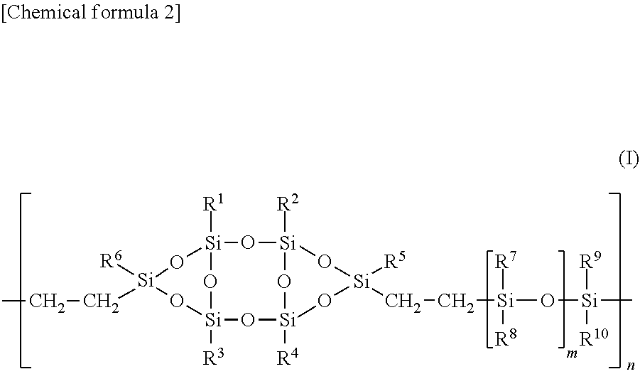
[Si]12([R1])O[Si]([R3])(O[Si]3([R4])O[Si]([R2])(O1)O[Si]([R5])(CC[Si]([R7])([R8])O[Si]([R9])([R10])C)O3)O[Si]([R6])(CCC)O2
